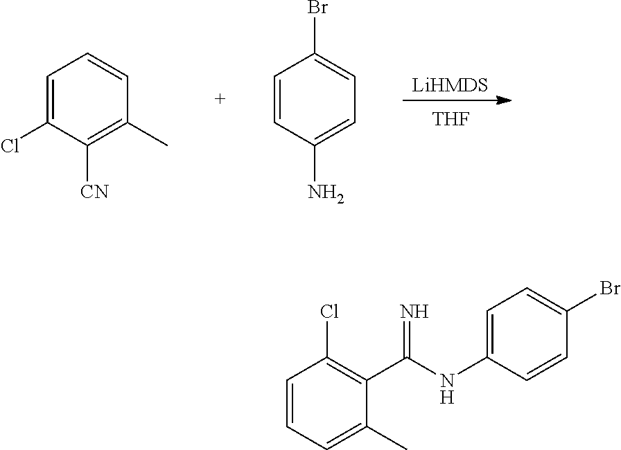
[LiHMDS].[THF].C1=C(Cl)C([CN])=C(C)C=C1.C1=CC(N)=CC=C1Br.C1=CC=C(C)C(C(NC2=CC=C(Br)C=C2)=N)=C1Cl
